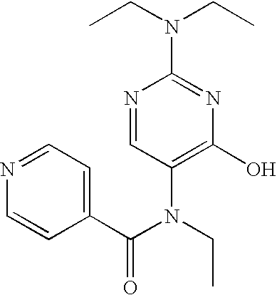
N1=CC(N(C(=O)C2=CC=NC=C2)CC)=C(O)N=C1N(CC)CC
